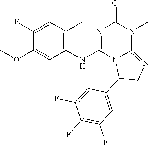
C1(F)=CC(C)=C(NC2=NC(=O)N(C)C3=NCC(C4=CC(F)=C(F)C(F)=C4)N23)C=C1OC
